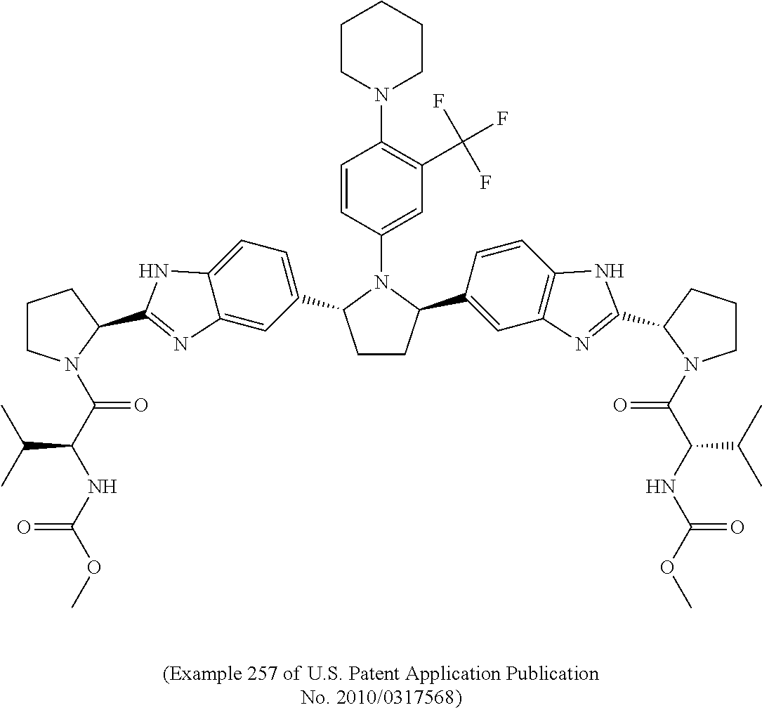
C(C(C)C)(C(=O)N1CCCC1C1=NC2=CC(C3CCC(C4=CC5=C(C=C4)NC(C4CCCN4C(=O)C(C(C)C)NC(=O)OC)=N5)N3C3=CC(C(F)(F)F)=C(N4CCCCC4)C=C3)=CC=C2N1)NC(OC)=O
